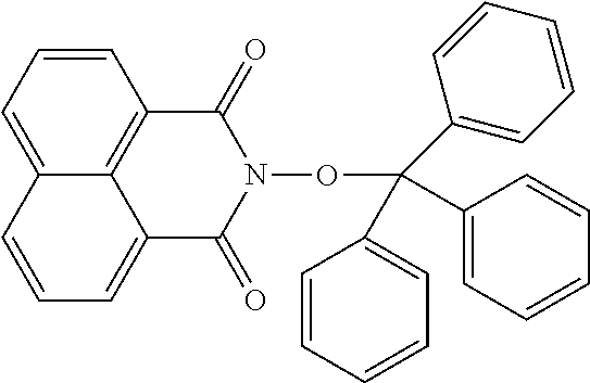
C1=CC=C2C3=C1C(=O)N(OC(C1=CC=CC=C1)(C1=CC=CC=C1)C1=CC=CC=C1)C(=O)C3=CC=C2
